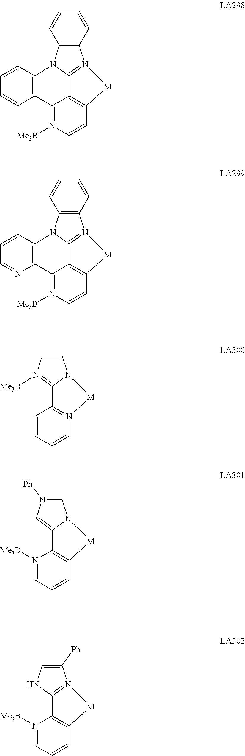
C12=C(N3=C4C5=C(C=CN([Me3B])=C5C5=C(C=CC=C5)N14)[M]3)C=CC=C2.C12=C(N3=C4C5=C(C=CN([Me3B])=C5C5=C(C=CC=N5)N14)[M]3)C=CC=C2.C1=CN2C(=N1[Me3B])C1=N(C=CC=C1)[M]2.N1([Ph])=CN2C(=C1)C1=C(C=CC=N1[Me3B])[M]2.C1=C([Ph])N2=C(C3=C(C=CC=N3[Me3B])[M]2)N1
